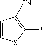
C1=CSC(*)=C1[CN]
